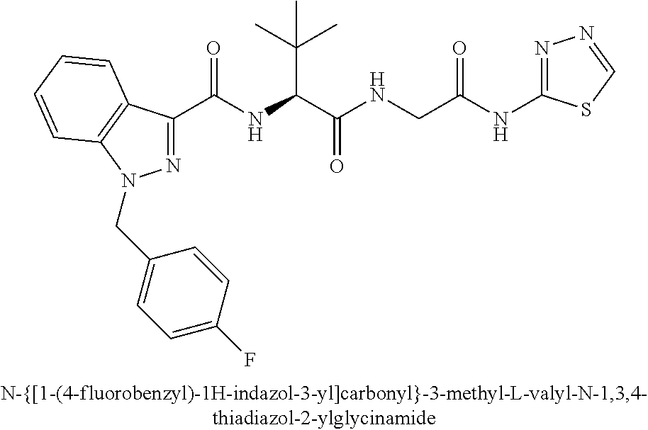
C(=O)(NC(C(C)(C)C)C(=O)NCC(NC1=NN=CS1)=O)C1=NN(CC2=CC=C(F)C=C2)C2=C1C=CC=C2
